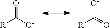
[R]C([O-])=O.[R]C(=O)[O-]
